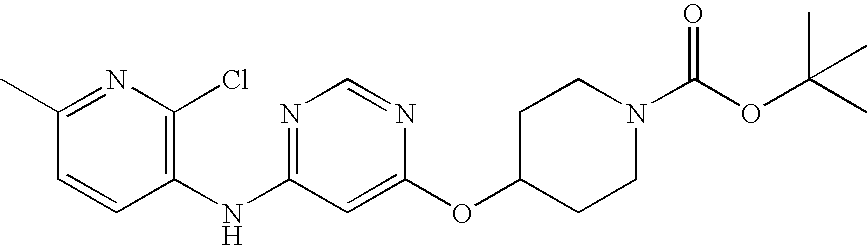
C1(C)=NC(Cl)=C(NC2=NC=NC(OC3CCN(C(OC(C)(C)C)=O)CC3)=C2)C=C1
